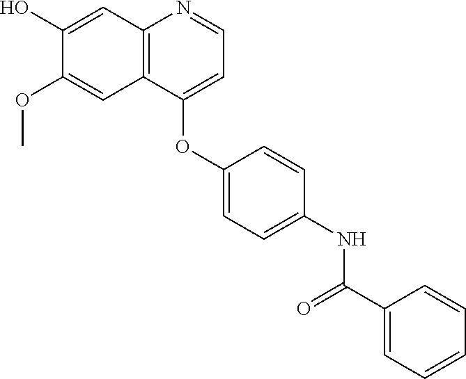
C12=C(C(OC3=CC=C(NC(C4=CC=CC=C4)=O)C=C3)=CC=N1)C=C(OC)C(O)=C2
